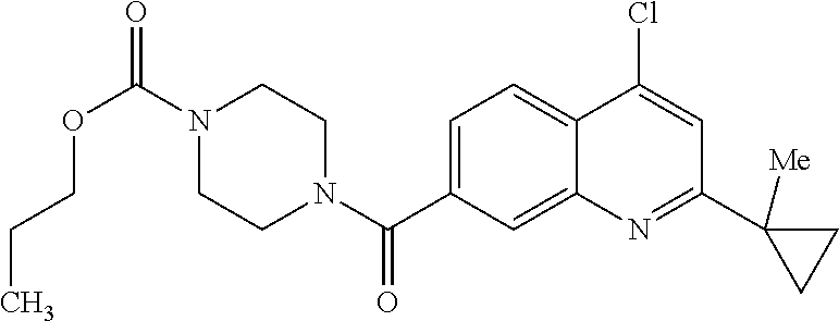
N1(C(OCCC)=O)CCN(C(=O)C2=CC=C3C(=C2)N=C(C2([Me])CC2)C=C3Cl)CC1
